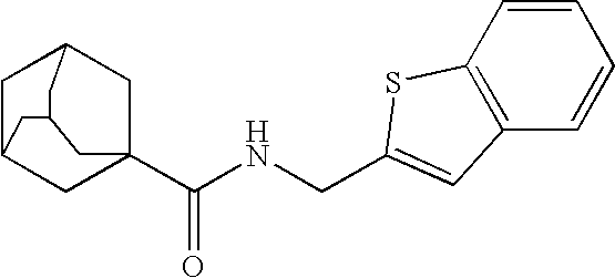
C1C2CC3(C(NCC4=CC5=C(S4)C=CC=C5)=O)CC1CC(C3)C2
